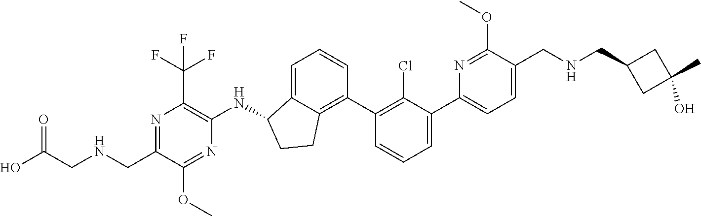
N1=C(CNCC(O)=O)C(OC)=NC(NC2C3=CC=CC(C4=C(Cl)C(C5=CC=C(CNCC6CC(C)(O)C6)C(OC)=N5)=CC=C4)=C3CC2)=C1C(F)(F)F
